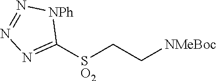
C1([SO2]CC[NMeBoc])=NN=N[NPh]1
